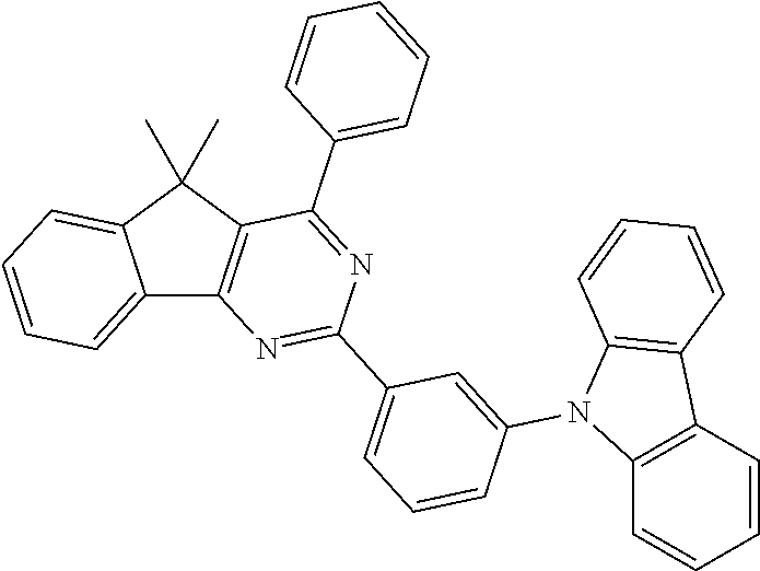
C1(C)(C)C2=CC=CC=C2C2=C1C(C1=CC=CC=C1)=NC(C1=CC=CC(N3C4=C(C5=C3C=CC=C5)C=CC=C4)=C1)=N2
